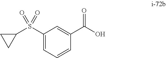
C1(S(C2CC2)(=O)=O)=CC=CC(C(O)=O)=C1
